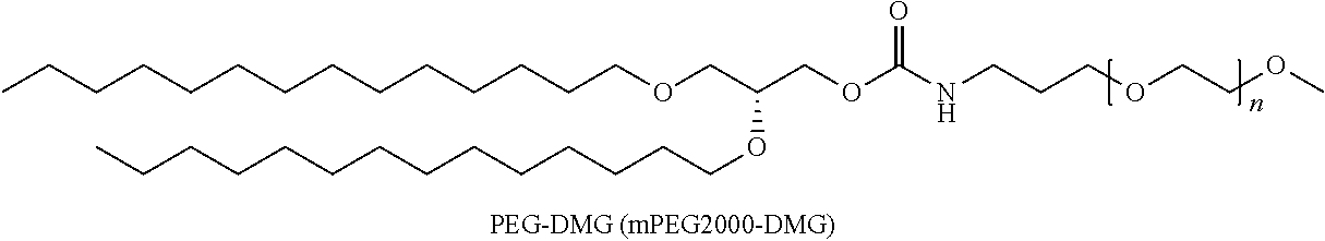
CCCCCCCCCCCCCCOCC(COC(NCCCOCCOC)=O)OCCCCCCCCCCCCCC
